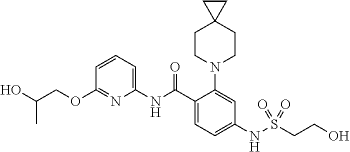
C1(OCC(O)C)=NC(NC(C2=CC=C(NS(CCO)(=O)=O)C=C2N2CCC3(CC2)CC3)=O)=CC=C1
